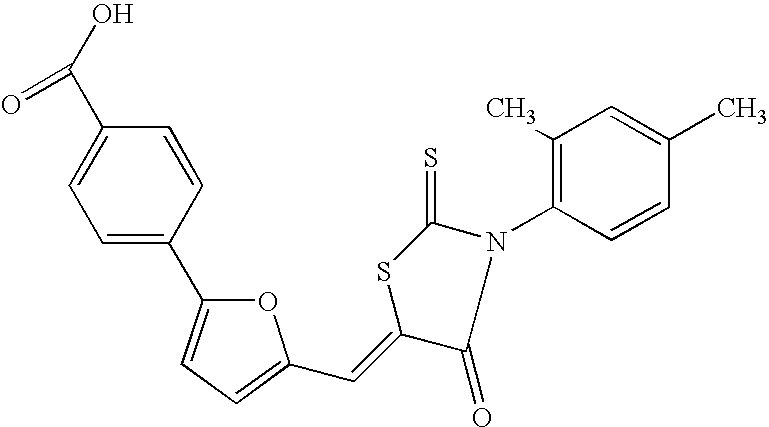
C1=C(C2=CC=C(C=C3C(=O)N(C4=C(C)C=C(C)C=C4)C(=S)S3)O2)C=CC(C(O)=O)=C1
